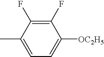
C1=C(C)C(F)=C(F)C([OC2H5])=C1
